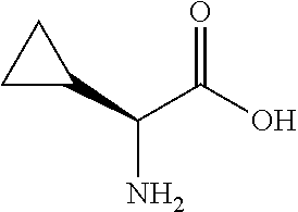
O=C(O)C(C1CC1)N
